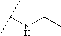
N(CC)C(C)C
